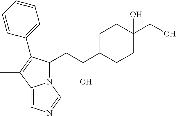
N12C(CC(C3CCC(CO)(O)CC3)O)C(C3=CC=CC=C3)=C(C)C1=CN=C2
